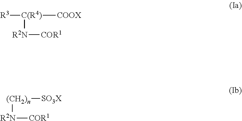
[R3][C(R4)]([COOX])[R2N][COR1].[(CH2)n]([SO3X])[R2N][COR1]
